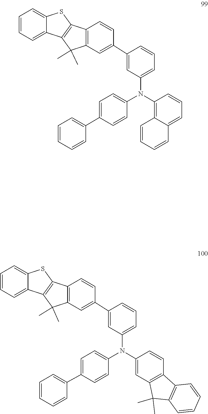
C1=CC(C2=CC(N(C3=CC=C(C4=CC=CC=C4)C=C3)C3=C4C=CC=CC4=CC=C3)=CC=C2)=CC2=C1C1=C(C3=CC=CC=C3S1)C2(C)C.C1=CC(C2=CC(N(C3=CC=C(C4=CC=CC=C4)C=C3)C3=CC4=C(C=C3)C3=C(C=CC=C3)C4(C)C)=CC=C2)=CC2=C1C1=C(C3=CC=CC=C3S1)C2(C)C
